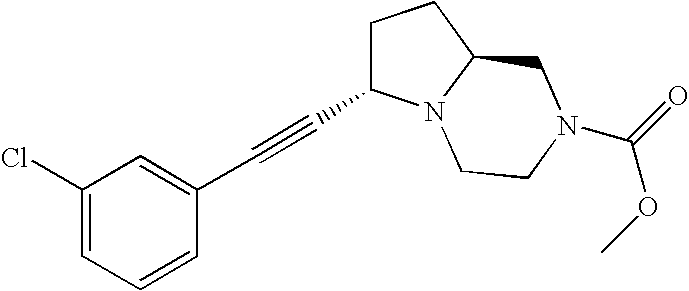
C1(Cl)=CC=CC(C#CC2CCC3N2CCN(C(=O)OC)C3)=C1
